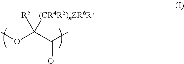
COC(C(C)=O)([R5])[(CR4R5)nZR6R7]
